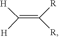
C(=C([H])[H])([R])[R]
